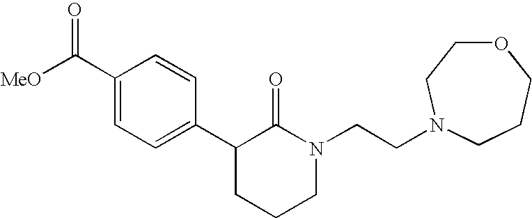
[MeO]C(C1=CC=C(C2CCCN(CCN3CCOCCC3)C2=O)C=C1)=O
